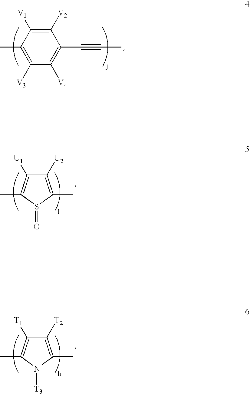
C1(C)=C([V3])C([V4])=C(C#CC)C([V2])=C1[V1].C1([U2])=C(C)S(=O)C(C)=C1[U1].C1([T2])=C(C)N([T3])C(C)=C1[T1]
